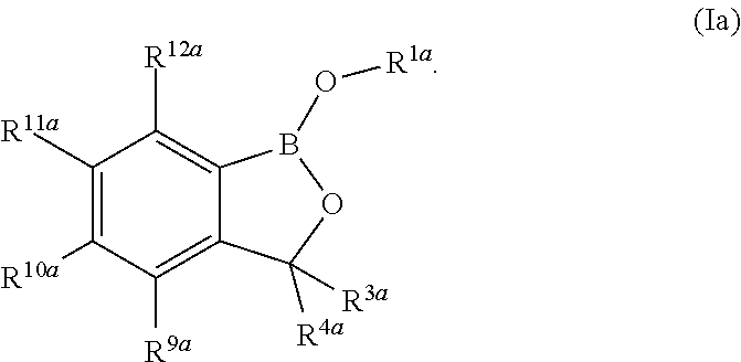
C1([R11a])=C([R10a])C([R9a])=C2C(=C1[R12a])B(O[R1a])OC2([R4a])[R3a]
